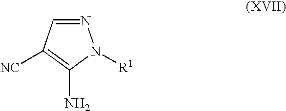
N1=CC([NC])=C(N)N1[R1]
